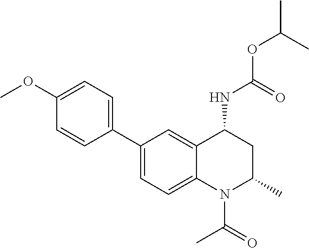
C(OC(C)C)(=O)NC1CC(C)N(C(C)=O)C2=CC=C(C3=CC=C(OC)C=C3)C=C12
